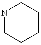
N1CCCCC1
